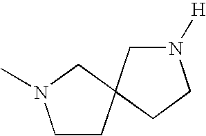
C1N(C)CCC12CCN([H])C2
